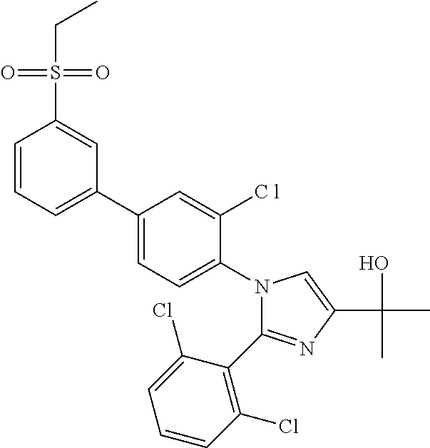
N1(C2=CC=C(C3=CC=CC(S(=O)(=O)CC)=C3)C=C2[C l])C(C2=C(Cl)C=CC=C2Cl)=NC(C(O)(C)C)=C1
